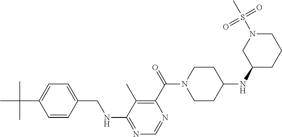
C1=CC(CNC2=NC=NC(C(=O)N3CCC(NC4CCCN(S(C)(=O)=O)C4)CC3)=C2C)=CC=C1C(C)(C)C
